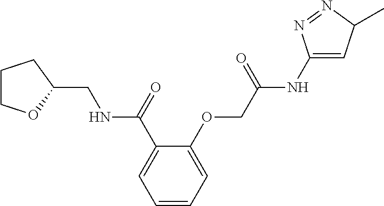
C1COC(CNC(C2=CC=CC=C2OCC(NC2=CC(C)N=N2)=O)=O)C1
